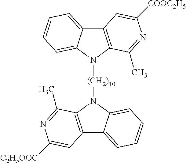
C12=C(N([(CH2)10]N3C4=C(C5=CC=CC=C35)C=C([C2H5OOC])N=C4C)C3=CC=CC=C13)C(C)=NC([COOC2H5])=C2
